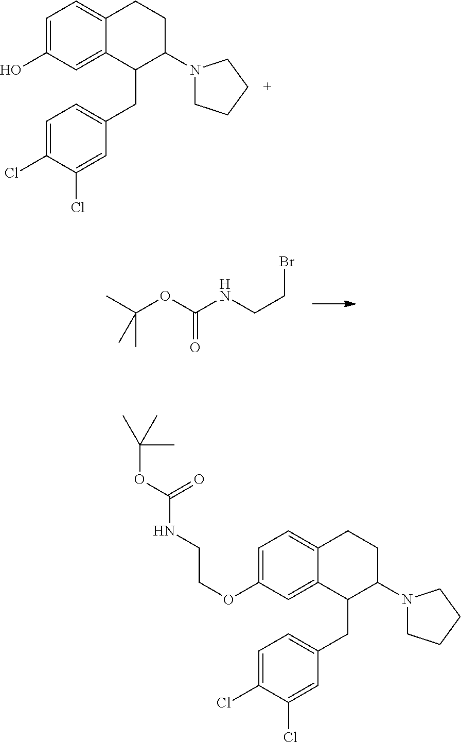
O(C1=CC=C2C(=C1)C(CC1=CC=C(Cl)C(Cl)=C1)C(N1CCCC1)CC2)CCNC(OC(C)(C)C)=O.OC1=CC=C2C(=C1)C(CC1=CC=C(Cl)C(Cl)=C1)C(N1CCCC1)CC2.O(C(NCCBr)=O)C(C)(C)C
